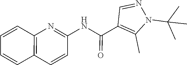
CC(C)(N1N=CC(C(NC2=NC3=C(C=C2)C=CC=C3)=O)=C1C)C
